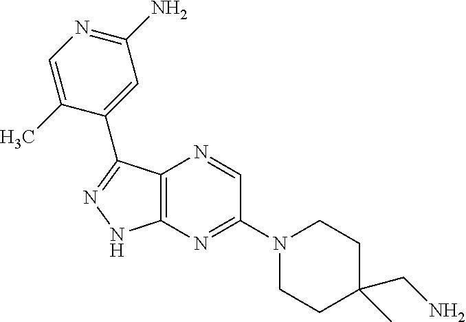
C12=C(N=C(N3CCC(CN)(C)CC3)C=N1)NN=C2C1=CC(N)=NC=C1C
